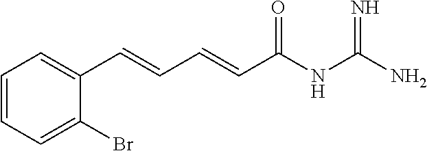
C1=CC=C(Br)C(C=CC=CC(NC(N)=N)=O)=C1
